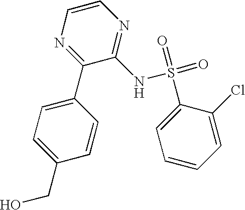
C1=CC=C(Cl)C(S(=O)(NC2=NC=CN=C2C2=CC=C(CO)C=C2)=O)=C1
